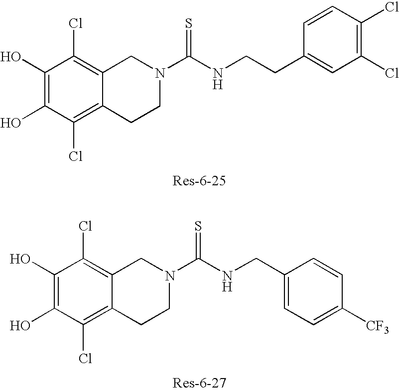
C1(O)=C(O)C(Cl)=C2C(=C1Cl)CN(C(NCC1=CC=C([CF3])C=C1)=S)CC2.C1(O)=C(O)C(Cl)=C2C(=C1Cl)CN(C(NCCC1=CC(Cl)=C(Cl)C=C1)=S)CC2
